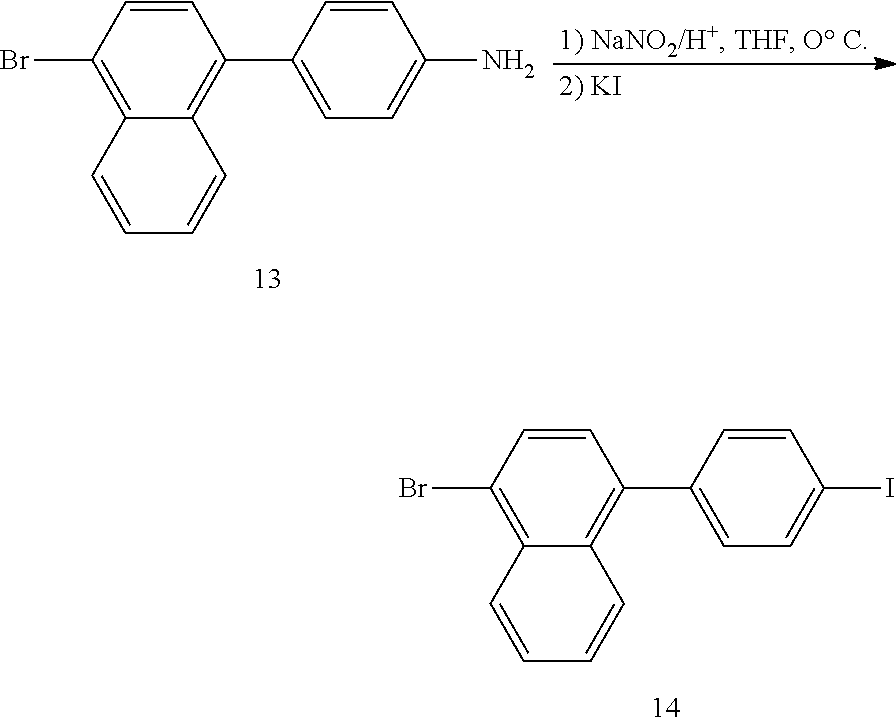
C1(Br)=C2C(=C(C3=CC=C(I)C=C3)C=C1)C=CC=C2.C1(Br)=C2C(=C(C3=CC=C(N)C=C3)C=C1)C=CC=C2
